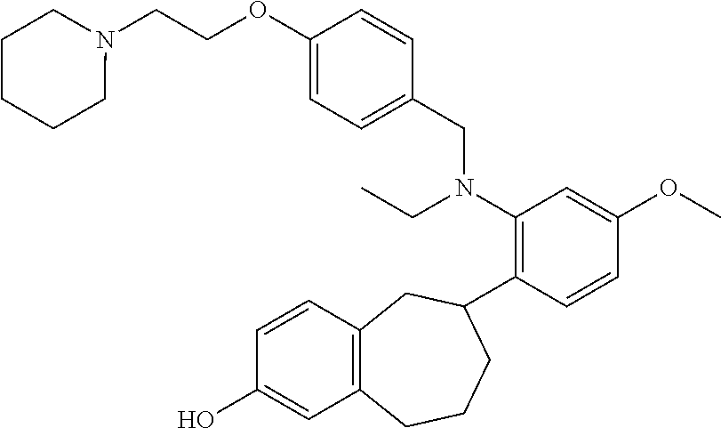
C12=C(C=CC(O)=C1)CC(C1=C(N(CC)CC3=CC=C(OCCN4CCCCC4)C=C3)C=C(OC)C=C1)CCC2
